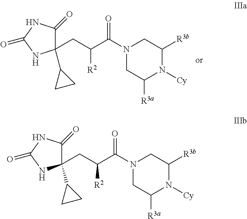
N1(C(C([R2])CC2(C3CC3)C(=O)NC(=O)N2)=O)CC([R3a])N([Cy])C([R3])C1.N1(C(C([R2])CC2(C3CC3)C(=O)NC(=O)N2)=O)CC([R3a])N([Cy])C([R3])C1
